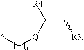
[R4]C([Q]C*)=C[R5]
